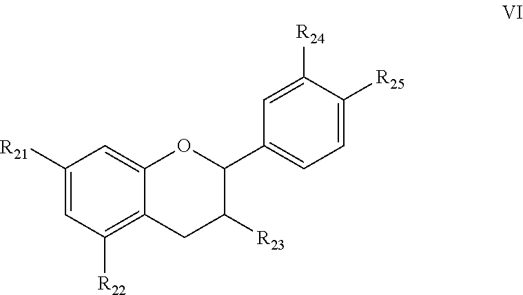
C1([R21])=CC([R22])=C2C(=C1)OC(C1=CC=C([R25])C([R24])=C1)C([R23])C2
